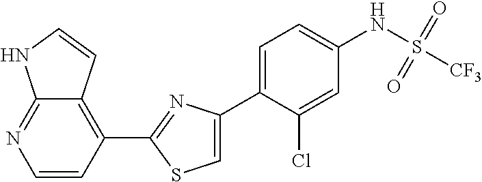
C1(C2=NC(C3=CC=C(NS([CF3])(=O)=O)C=C3Cl)=CS2)=C2C(=NC=C1)NC=C2
